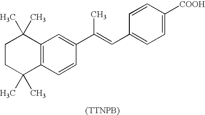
C1CC(C)(C)C2=C(C1(C)C)C=C(C(=CC1=CC=C([COOH])C=C1)C)C=C2.[(TTNPB)]
